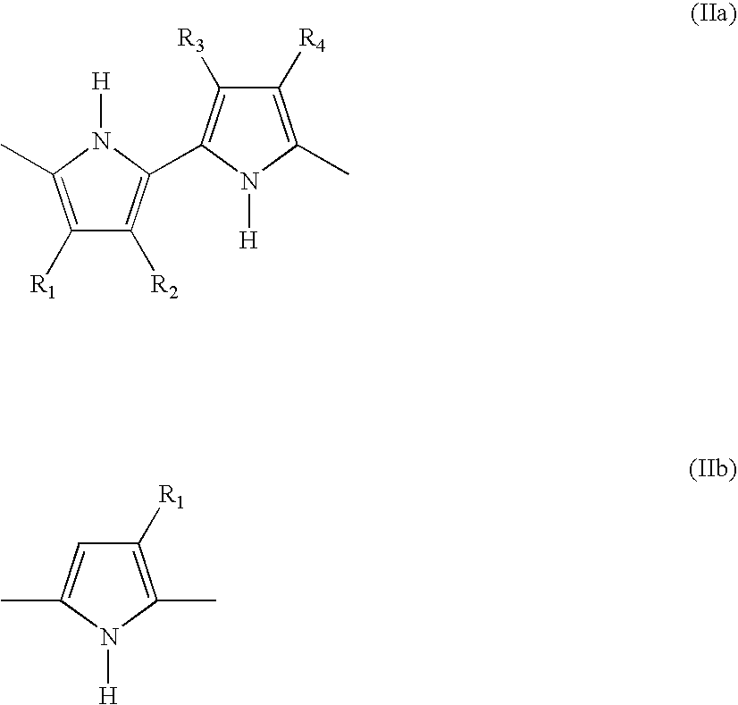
C1([R4])=C(C)N([H])C(C2=C([R2])C([R1])=C(C)N2[H])=C1[R3].C1([R1])=C(C)N([H])C(C)=C1
